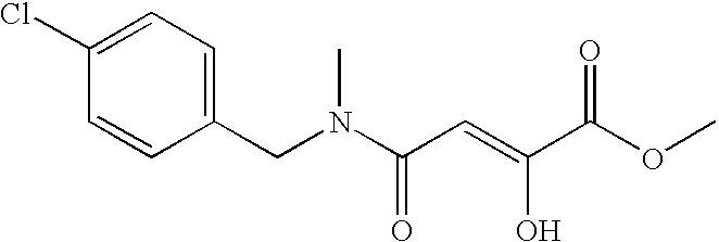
C1=C(Cl)C=CC(CN(C(C=C(C(OC)=O)O)=O)C)=C1
